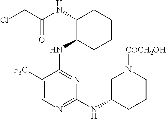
N(C1C(NC2=NC(NC3CCCN([COCH2OH])C3)=NC=C2[F3C])CCCC1)C(CCl)=O
